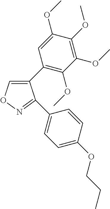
C1(C2=C(OC)C(OC)=C(OC)C(OC)=C2)=CON=C1C1=CC=C(OCCC)C=C1
